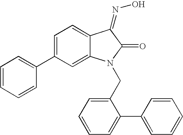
C1=C(C2=CC=CC=C2)C=C2C(=C1)C(=NO)C(=O)N2CC1=CC=CC=C1C1=CC=CC=C1
